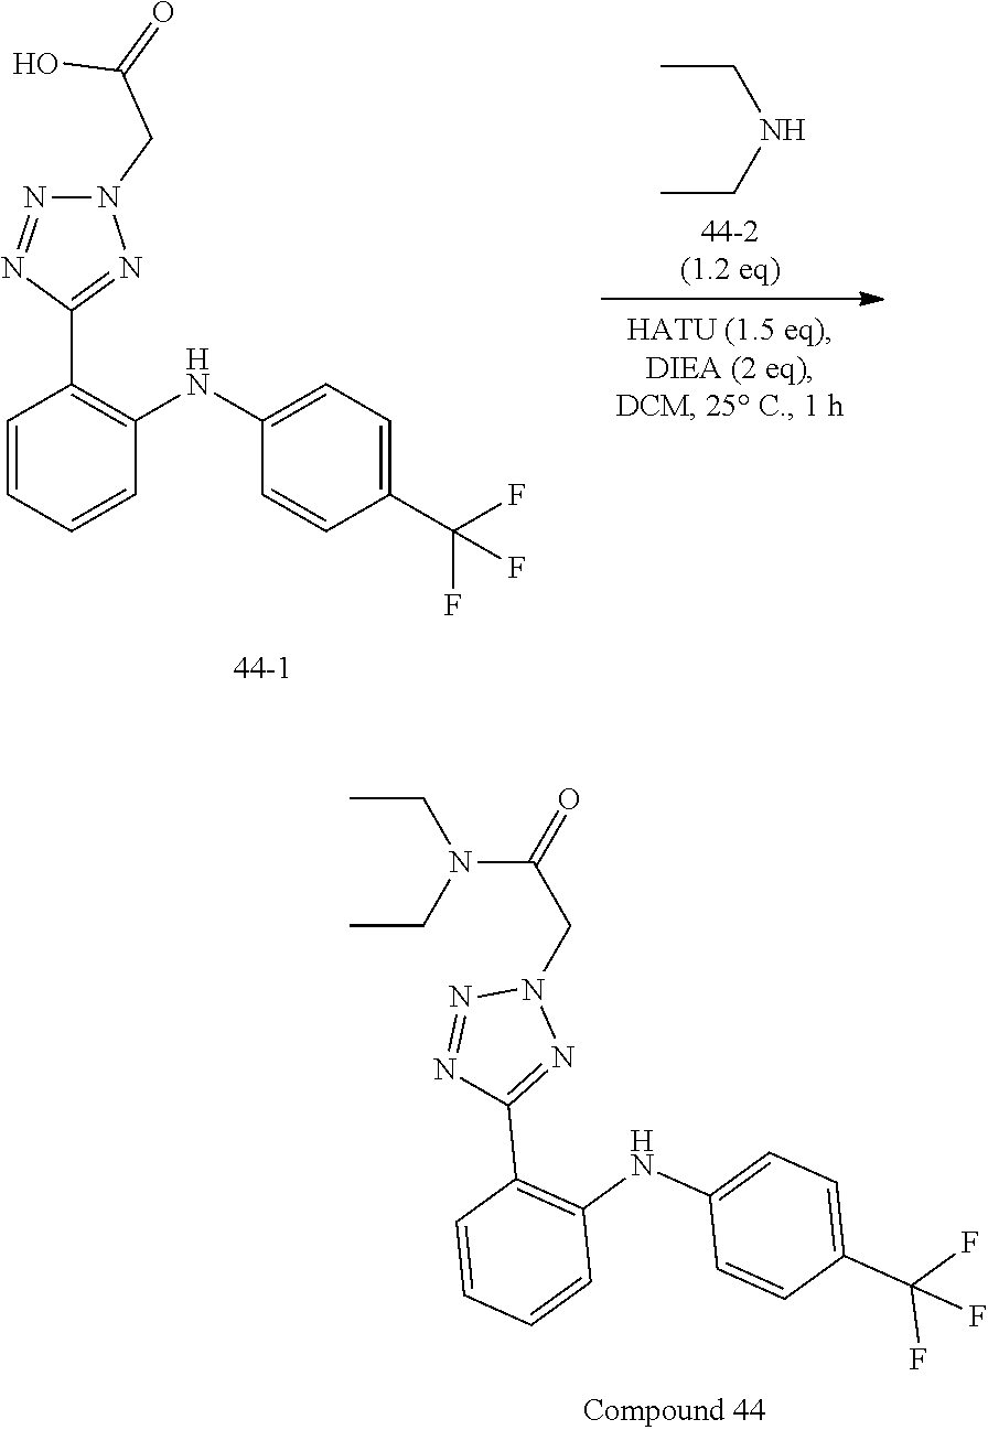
C1=CC=CC(NC2=CC=C(C(F)(F)F)C=C2)=C1C1=NN(CC(=O)O)N=N1.C(NCC)C.C1=CC=CC(NC2=CC=C(C(F)(F)F)C=C2)=C1C1=NN(CC(=O)N(CC)CC)N=N1
